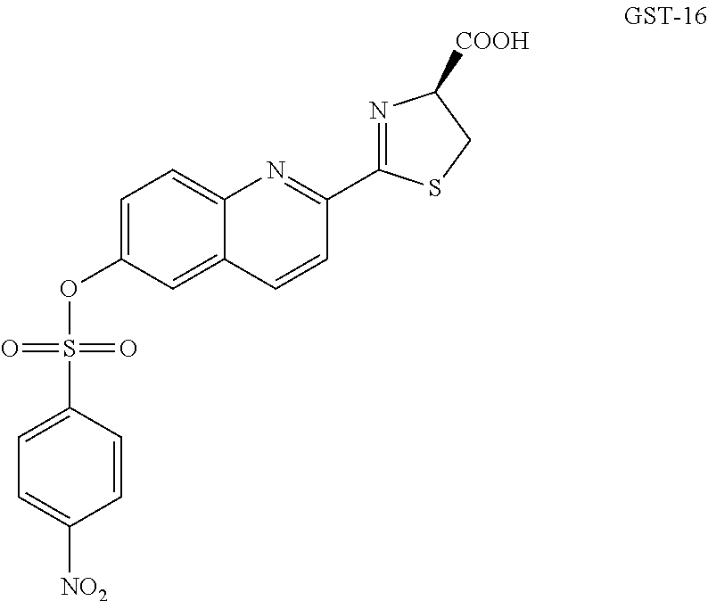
C1=C(OS(C2=CC=C([NO2])C=C2)(=O)=O)C=C2C(=C1)N=C(C1=NC([COOH])CS1)C=C2
